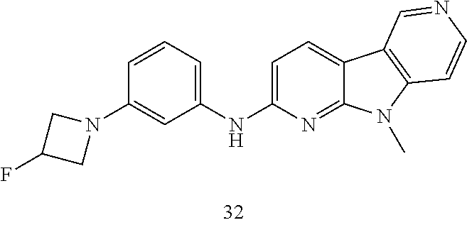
C1=C(NC2=CC=CC(N3CC(F)C3)=C2)N=C2C(=C1)C1=C(N2C)C=CN=C1
